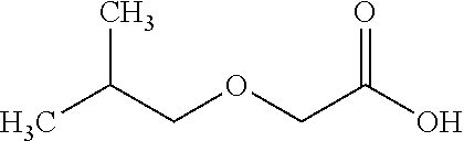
CC(COCC(O)=O)C
